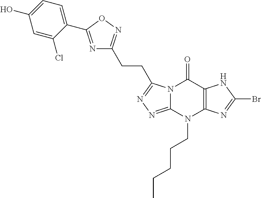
N12C(=NN=C1CCC1=NOC(C3=CC=C(O)C=C3Cl)=N1)N(CCCCC)C1=C(C2=O)NC(Br)=N1
